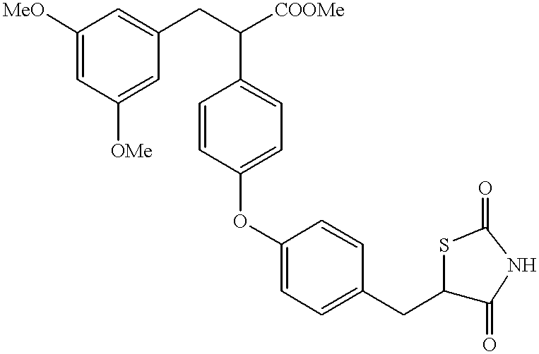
C1([MeO])=CC([OMe])=CC(CC([COOMe])C2=CC=C(OC3=CC=C(CC4C(=O)NC(=O)S4)C=C3)C=C2)=C1
